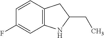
C12=C(C=CC(F)=C1)CC(CC)N2
